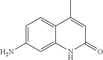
C1=C(N)C=C2C(=C1)C(C)=CC(=O)N2
